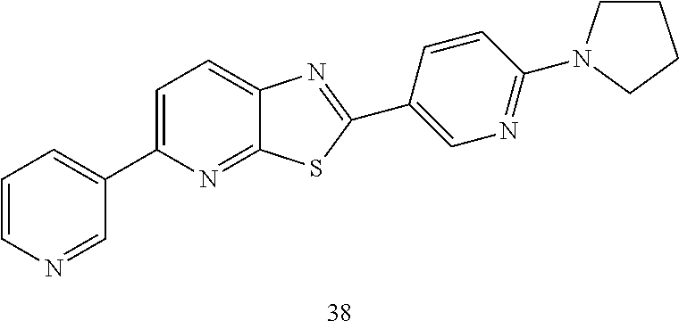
C1=CN=CC(C2=CC=C3C(=N2)SC(C2=CN=C(N4CCCC4)C=C2)=N3)=C1
